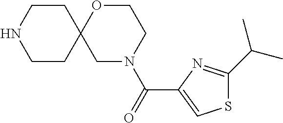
C1CC2(CCN1)CN(C(=O)C1=CSC(C(C)C)=N1)CCO2
